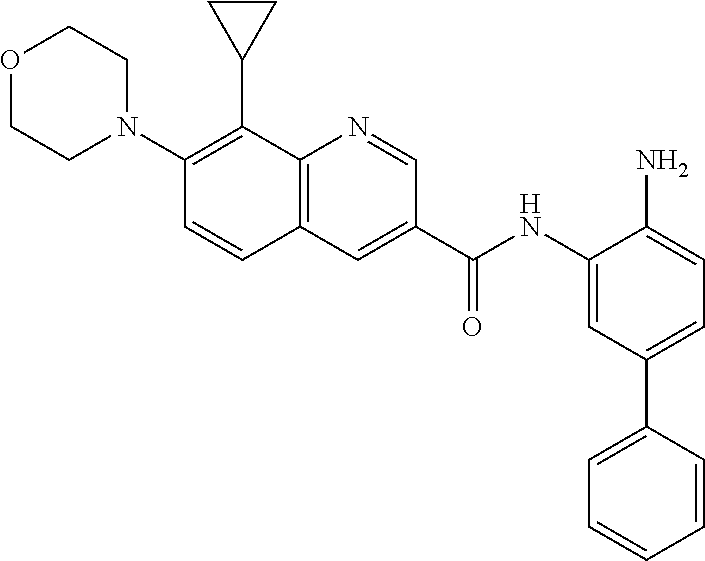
C12=C(N=CC(C(NC3=CC(C4=CC=CC=C4)=CC=C3N)=O)=C1)C(C1CC1)=C(N1CCOCC1)C=C2
